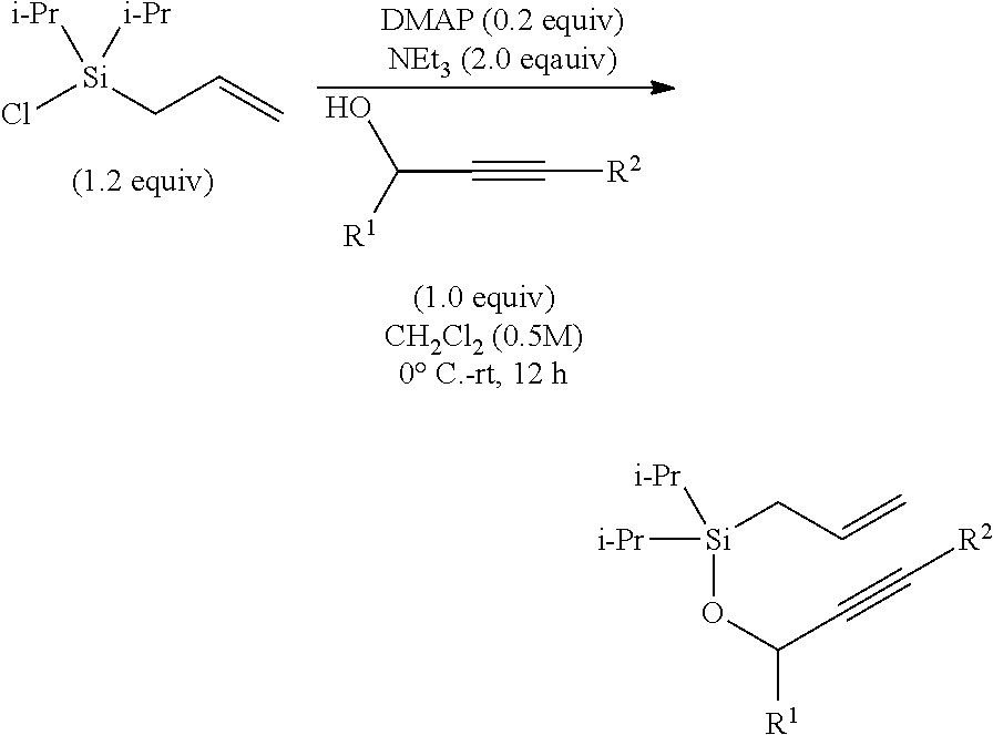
Cl[Si](CC=C)([i-Pr])[i-Pr].C(C#C[R2])([R1])O.[Si](CC=C)(OC([R1])C#C[R2])([i-Pr])[i-Pr]
